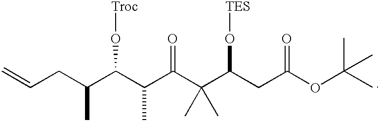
C=CCC(C(C(C(C(C(CC(OC(C)(C)C)=O)O[TES])(C)C)=O)C)O[Troc])C
